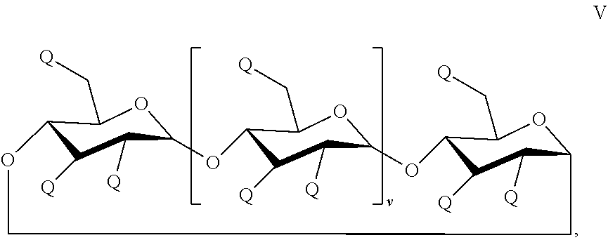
C12C([Q])C([Q])C(OC1C[Q])OC1C([Q])C([Q])C(OC1C[Q])OC1C([Q])C([Q])C(OC1C[Q])CCO2
